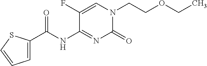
C(CN1C(=O)N=C(NC(C2=CC=CS2)=O)C(F)=C1)OCC
